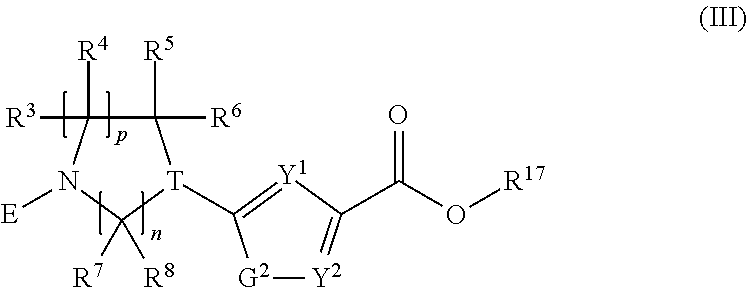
[E]N1C([R4])([R3])C([R5])([R6])[T](C2=[Y1]C(C(O[R17])=O)=[Y2][G2]2)C1([R8])[R7]
